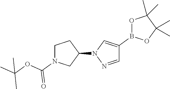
C1=NN(C2CN(C(=O)OC(C)(C)C)CC2)C=C1B1OC(C)(C)C(C)(C)O1
